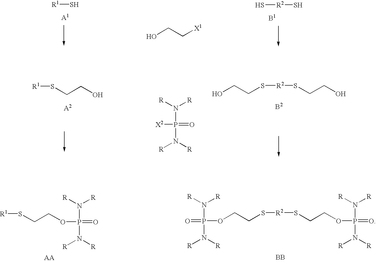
[R1]S.S[R2]S.OCC[X1].[R1]SCCO.OCCS[R2]SCCO.[X2]P(=O)(N([R])[R])N([R])[R].O(P(=O)(N([R])[R])N([R])[R])CCS[R1].O(P(=O)(N([R])[R])N([R])[R])CCS[R2]SCCOP(=O)(N([R])[R])N([R])[R].[BB]
